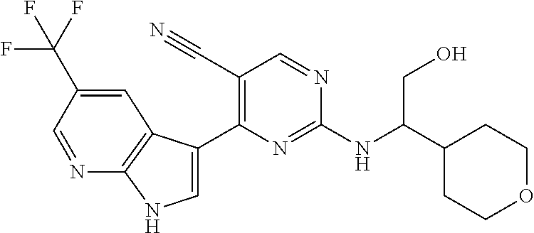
C1=C(C(F)(F)F)C=NC2=C1C(C1=C(C#N)C=NC(NC(C3CCOCC3)CO)=N1)=CN2
